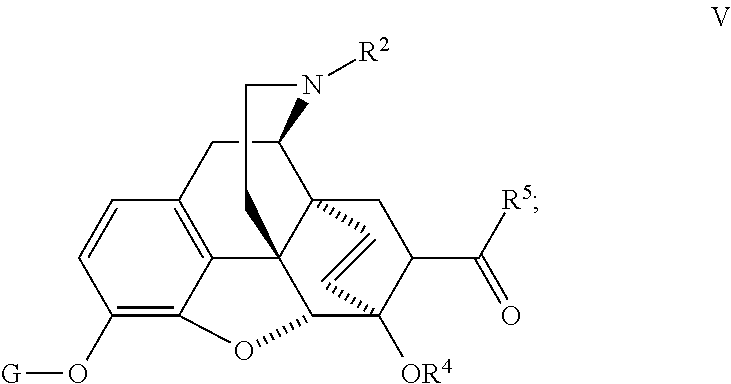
C12=C3C=CC(O[G])=C1OC1C24C2(C(C3)N([R2])CC4)CC(C([R5])=O)C1([OR4])C=C2
